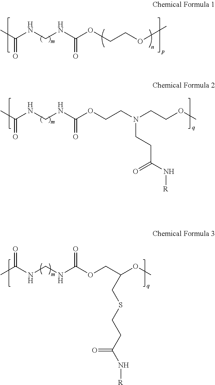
CC(NCNC(=O)OCCOC)=O.CC(NCNC(=O)OCCN(CCOC)CCC(N[R])=O)=O.CC(NCNC(OCC(OC)CSCCC(N[R])=O)=O)=O
